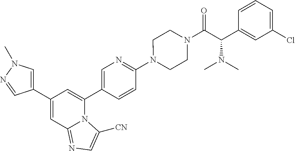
C1(C2=CN(C)N=C2)=CC2=NC=C([CN])N2C(C2=CN=C(N3CCN(C(C(C4=CC(Cl)=CC=C4)N(C)C)=O)CC3)C=C2)=C1
